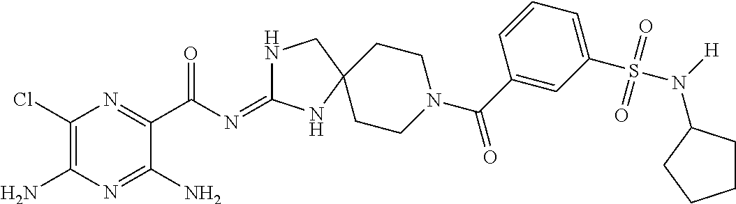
C1(Cl)=C(N)N=C(N)C(C(N=C2NCC3(N2)CCN(C(C2=CC(S(N([H])C4CCCC4)(=O)=O)=CC=C2)=O)CC3)=O)=N1
